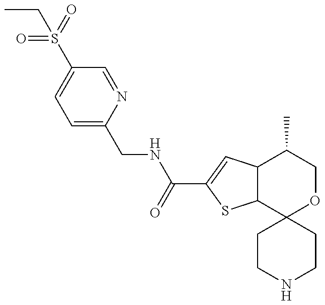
CCS(=O)(=O)C1=CC=C(CNC(=O)C2=CC3C(S2)C2(OCC3C)CCNCC2)N=C1
